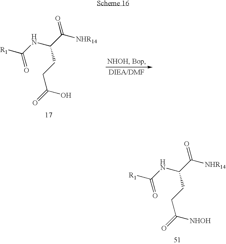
[R1]C(NC(C([NHR14])=O)CCC(O)=O)=O.[R1]C(NC(C([NHR14])=O)CCC([NHOH])=O)=O
